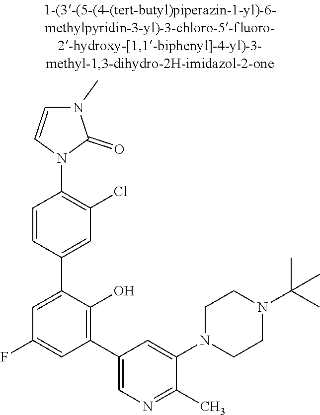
C1CN(C2=CC(C3=C(O)C(C4=CC(Cl)=C(N5C=CN(C)C5=O)C=C4)=CC(F)=C3)=CN=C2C)CCN1C(C)(C)C
